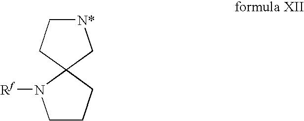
C1CCC2(N1[Rf])C[N*]CC2
